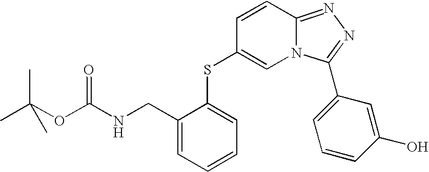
N12C=C(SC3=CC=CC=C3CNC(OC(C)(C)C)=O)C=CC1=NN=C2C1=CC=CC(O)=C1
